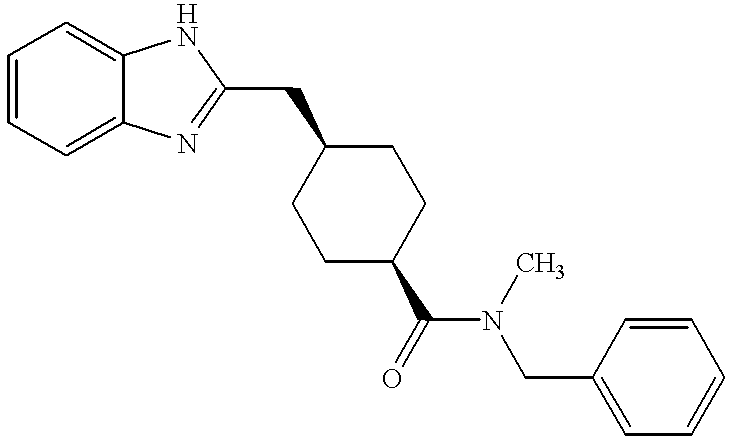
C1=CC=C2C(=C1)NC(CC1CCC(C(=O)N(CC3=CC=CC=C3)C)CC1)=N2
